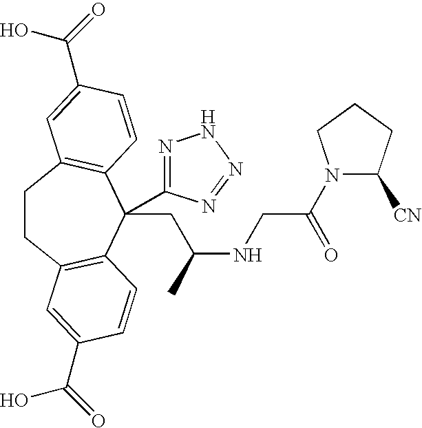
C1CC2=C(C(CC(NCC(N3C([CN])CCC3)=O)C)(C3=NNN=N3)C3=C1C=C(C(=O)O)C=C3)C=CC(C(=O)O)=C2
